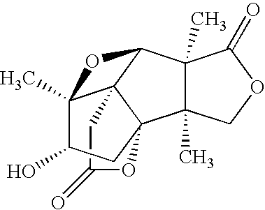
C1C(=O)OC23CC(O)C4(C)C12C(C1(C)C3(C)COC1=O)O4
